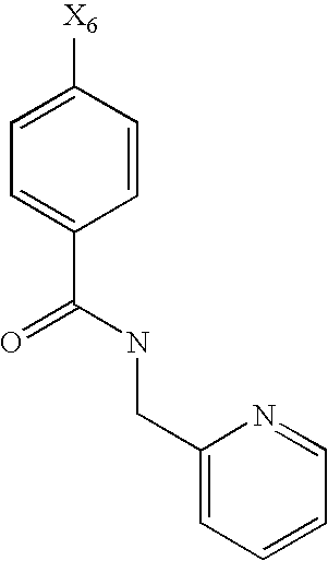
C1=C([X6])C=CC(C(=O)NCC2=CC=CC=N2)=C1
